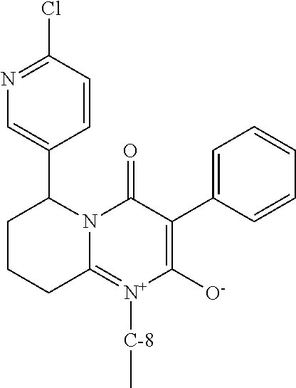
C1([O-])=C(C2=CC=CC=C2)C(=O)N2C(=[N+]1[C-8]C)CCCC2C1=CN=C(Cl)C=C1
